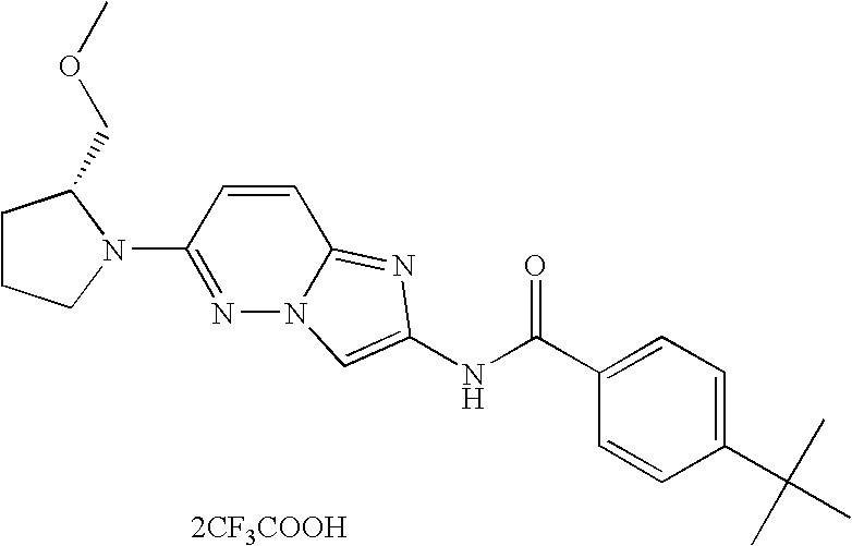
[2CF3COOH].C1=CC(C(C)(C)C)=CC=C1C(NC1=CN2N=C(N3C(COC)CCC3)C=CC2=N1)=O
